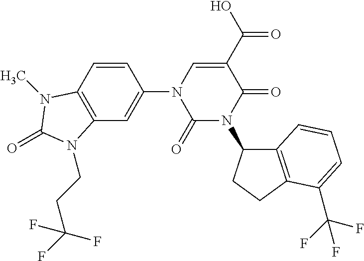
C1(=O)N(C2C3=C(CC2)C(C(F)(F)F)=CC=C3)C(=O)C(C(O)=O)=CN1C1=CC2=C(C=C1)N(C)C(=O)N2CCC(F)(F)F
